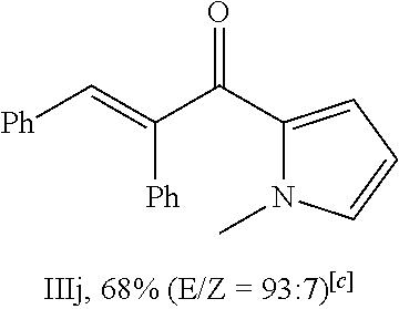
C(C(C1=CC=CN1C)=O)(=C[Ph])[Ph]
